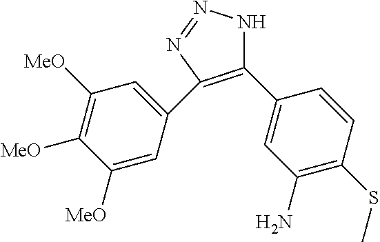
C1(C2=CC(N)=C(SC)C=C2)=C(C2=CC([MeO])=C([MeO])C([MeO])=C2)N=NN1
